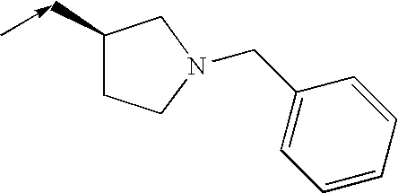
C1(C<-C)CCN(CC2=CC=CC=C2)C1
